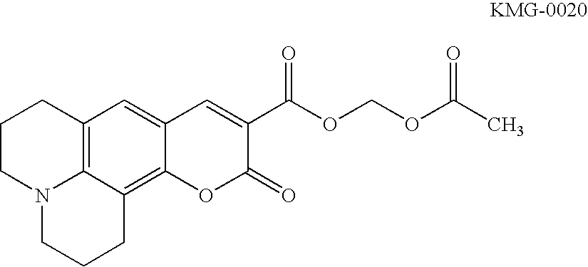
C1CN2C3=C(C1)C=C1C(=C3CCC2)OC(=O)C(C(OCOC(C)=O)=O)=C1
